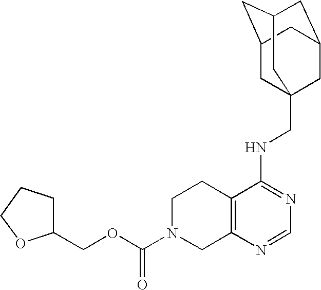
C12=C(N=CN=C1NCC13CC4CC(CC(C1)C4)C3)CN(C(OCC1CCCO1)=O)CC2
